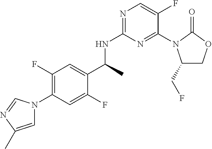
C1(C(NC2=NC=C(F)C(N3C(CF)COC3=O)=N2)C)=CC(F)=C(N2C=C(C)N=C2)C=C1F
